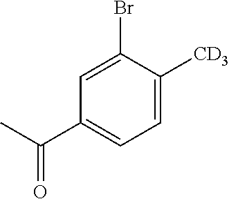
C1=C(Br)C([CD3])=CC=C1C(C)=O
